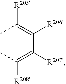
C(C(=C(C)[R205])[R206])(=C(C)[R208])[R207]
